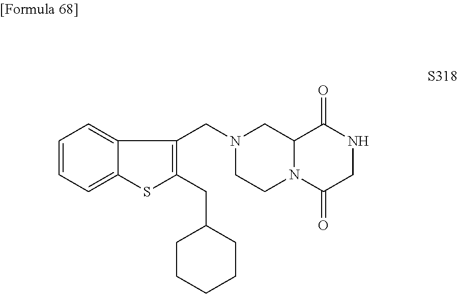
C1=CC=C2C(=C1)C(CN1CCN3C(C1)C(=O)NCC3=O)=C(CC1CCCCC1)S2
